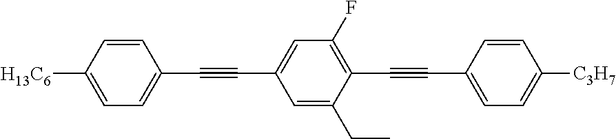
C1=C([H13C6])C=CC(C#CC2=CC(F)=C(C#CC3=CC=C([C3H7])C=C3)C(CC)=C2)=C1
